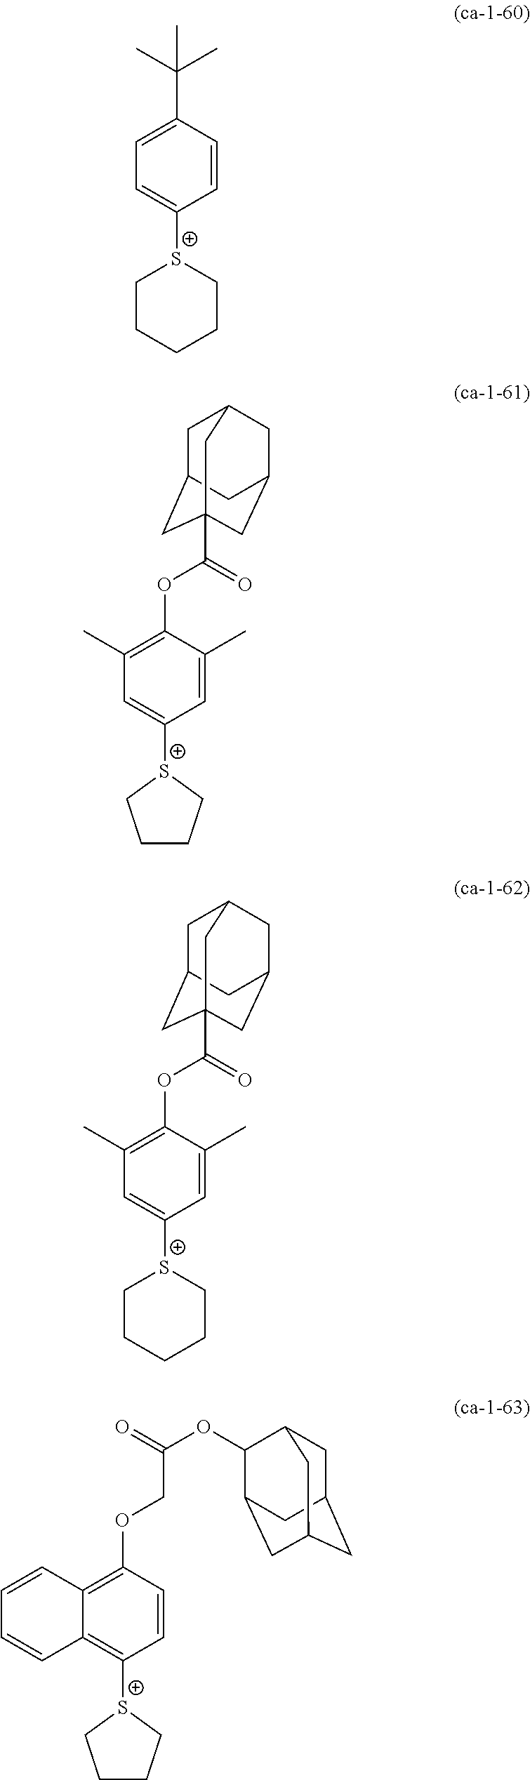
C1=C([S+]2CCCCC2)C=CC(C(C)(C)C)=C1.C1=C([S+]2CCCC2)C=C(C)C(OC(=O)C23CC4CC(CC(C2)C4)C3)=C1C.C1=C([S+]2CCCCC2)C=C(C)C(OC(=O)C23CC4CC(CC(C2)C4)C3)=C1C.C12=C([S+]3CCCC3)C=CC(OCC(=O)OC3C4CC5CC(CC3C5)C4)=C1C=CC=C2
